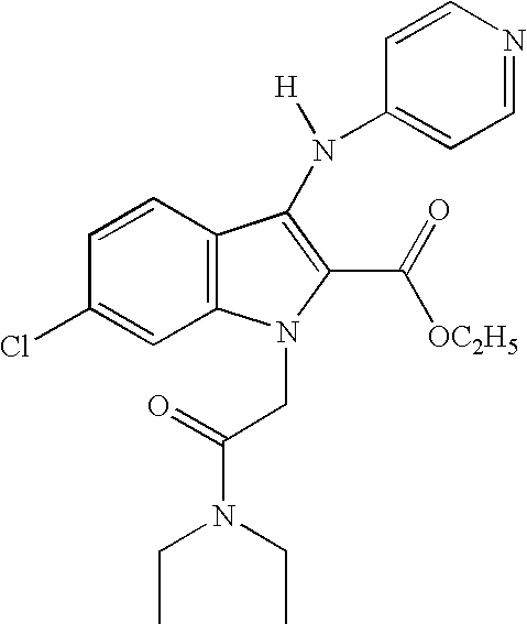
C12=C(C=CC(Cl)=C1)C(N([H])C1=CC=NC=C1)=C(C(=O)[OC2H5])N2CC(=O)N(CC)CC
